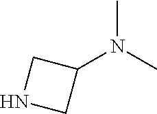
CN(C)C1CNC1
